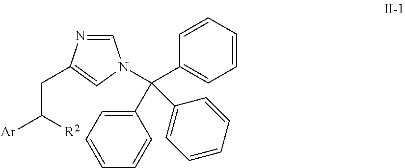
C1=NC(CC([Ar])[R2])=CN1C(C1=CC=CC=C1)(C1=CC=CC=C1)C1=CC=CC=C1
